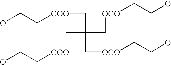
[COO](CC(C[OCO]CCO)(C[OCO]CCO)C[COO]CCO)CCO
